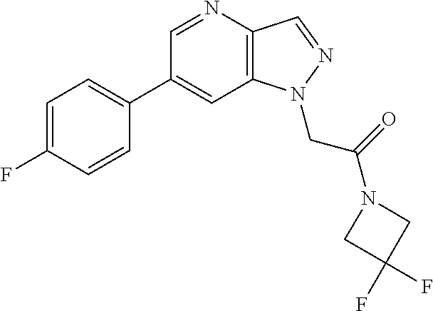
C1(C2=CC=C(F)C=C2)=CC2=C(C=NN2CC(=O)N2CC(F)(F)C2)N=C1
